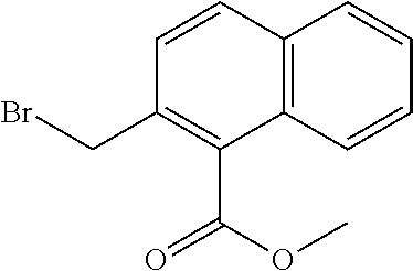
C12=C(C=CC=C1)C(C(OC)=O)=C(CBr)C=C2
